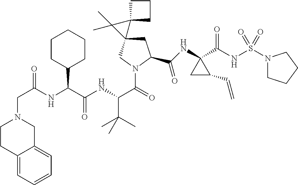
C1CC2=CC=CC=C2CN1CC(=O)NC(C(NC(C(=O)N1CC2(CC1C(NC1(C(NS(N3CCCC3)(=O)=O)=O)CC1C=C)=O)C1(C2(C)C)CCC1)C(C)(C)C)=O)C1CCCCC1
